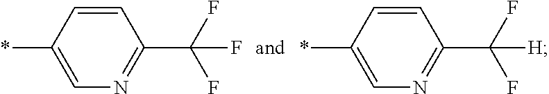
FC(C1=NC=C(*)C=C1)(F)[H].FC(C1=NC=C(*)C=C1)(F)F
